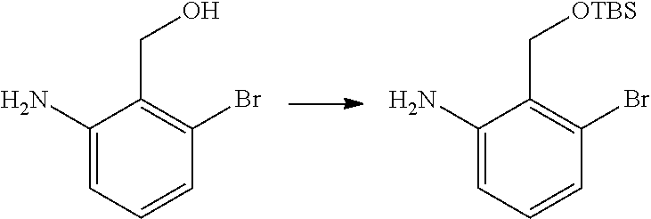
C1(N)=CC=CC(Br)=C1CO.C1(N)=CC=CC(Br)=C1C[OTBS]
